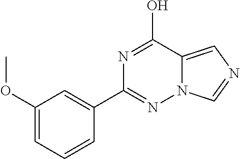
N1=C(O)C2=CN=CN2N=C1C1=CC(OC)=CC=C1
